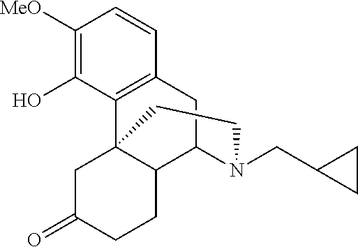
C1([MeO])=C(O)C2=C(C=C1)CC1C3C2(CC(=O)CC3)CCN1CC1CC1
